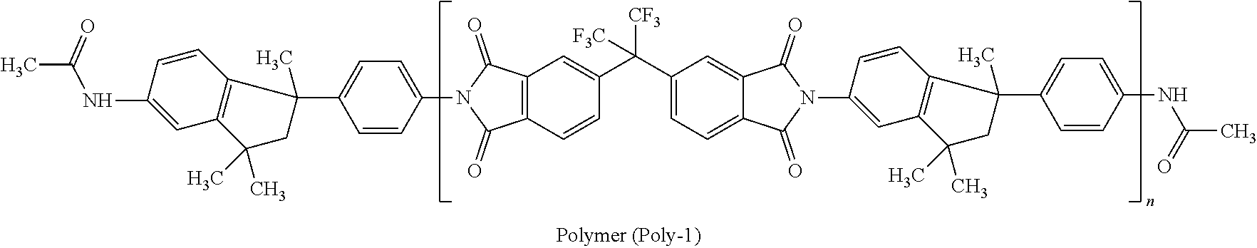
C1=CC(N2C(=O)C3=C(C2=O)C=C(C(C2=CC=C4C(=C2)C(=O)N(C2=CC5=C(C=C2)C(C2=CC=C(NC(=O)C)C=C2)(C)CC5(C)C)C4=O)([CF3])[F3C])C=C3)=CC=C1C1(C)C2=C(C=C(NC(C)=O)C=C2)C(C)(C)C1
